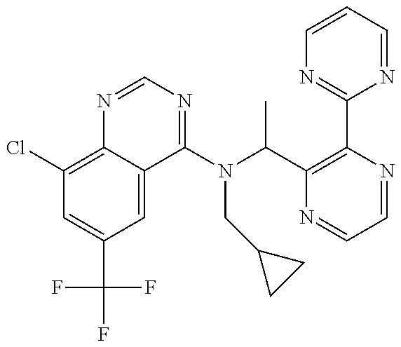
C1(Cl)=C2C(=CC(C(F)(F)F)=C1)C(N(C(C1=C(C3=NC=CC=N3)N=CC=N1)C)CC1CC1)=NC=N2
